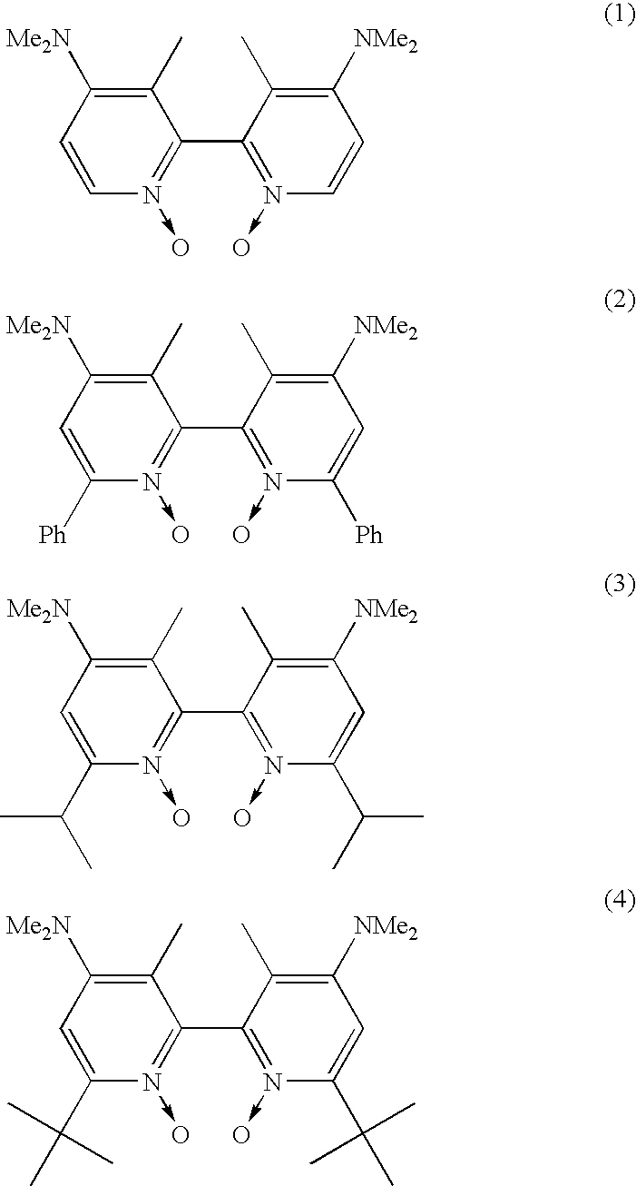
C1(C)=C([Me2N])C=CN(->O)=C1C1=N(->O)C=CC([NMe2])=C1C.C1(C)=C([Me2N])C=C([Ph])N(->O)=C1C1=N(->O)C([Ph])=CC([NMe2])=C1C.C1(C)=C([Me2N])C=C(C(C)C)N(->O)=C1C1=N(->O)C(C(C)C)=CC([NMe2])=C1C.C1(C)=C([Me2N])C=C(C(C)(C)C)N(->O)=C1C1=N(->O)C(C(C)(C)C)=CC([NMe2])=C1C
